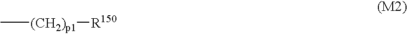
C[(CH2)p1][R150]
